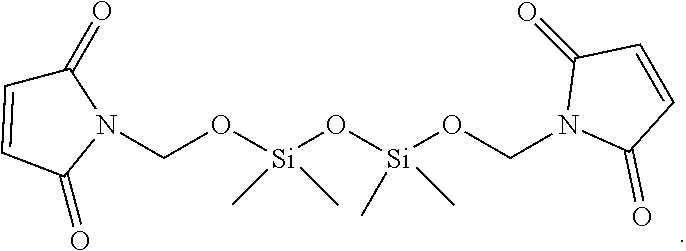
C1(=O)C=CC(=O)N1CO[Si](O[Si](OCN1C(=O)C=CC1=O)(C)C)(C)C
